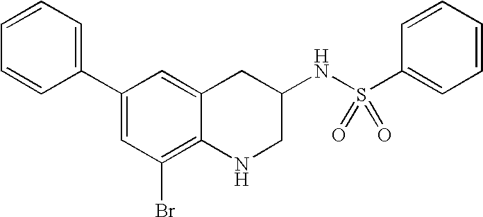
C1(C2=CC=CC=C2)=CC(Br)=C2C(=C1)CC(NS(=O)(=O)C1=CC=CC=C1)CN2
